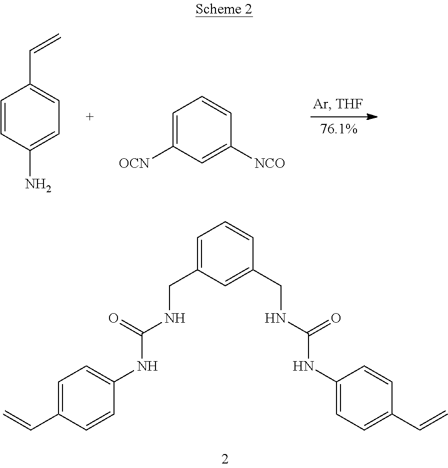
C1=CC(N)=CC=C1C=C.C1=C([OCN])C=C([NCO])C=C1.C1=C(CNC(NC2=CC=C(C=C)C=C2)=O)C=C(CNC(NC2=CC=C(C=C)C=C2)=O)C=C1
